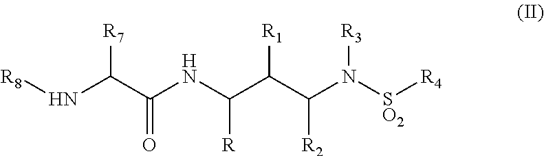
C(NC(C(C(N([SO2][R4])[R3])[R2])[R1])[R])(C(N[R8])[R7])=O
